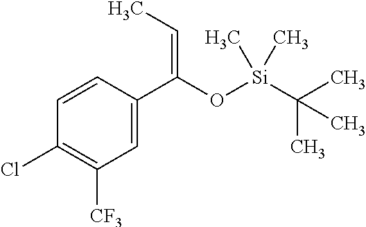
C(C1=CC([CF3])=C(Cl)C=C1)(O[Si](C(C)(C)C)(C)C)=CC
